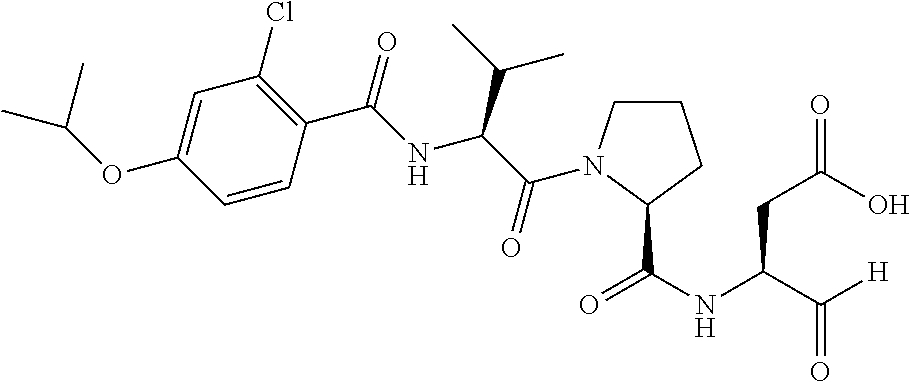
C1=C(OC(C)C)C=CC(C(=O)NC(C(C)C)C(=O)N2CCCC2C(NC(C([H])=O)CC(=O)O)=O)=C1Cl
